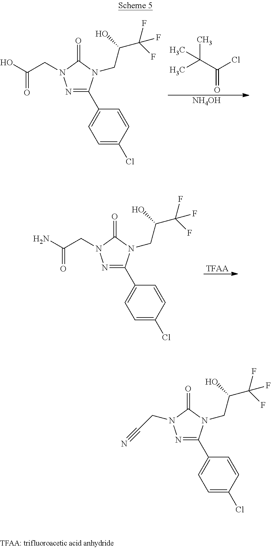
N1=C(C2=CC=C(Cl)C=C2)N(CC(C(F)(F)F)O)C(=O)N1CC(=O)O.C(C(Cl)=O)(C)(C)C.[NH4OH].N1=C(C2=CC=C(Cl)C=C2)N(CC(C(F)(F)F)O)C(=O)N1CC(=O)N.[TFAA].N1=C(C2=CC=C(Cl)C=C2)N(CC(C(F)(F)F)O)C(=O)N1CC#N
